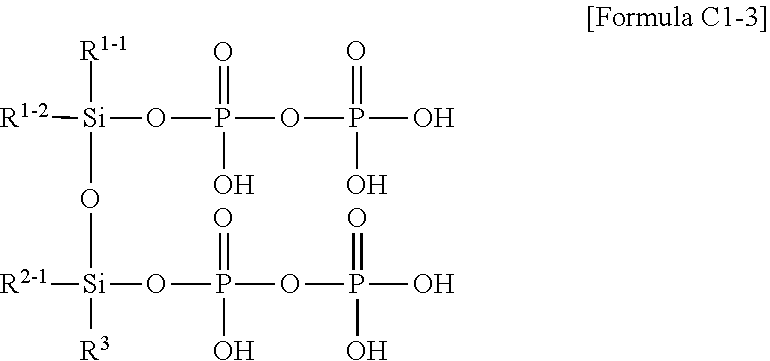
[Si]([R1-1])(O[Si]([R3])(OP(O)(=O)OP(O)(O)=O)[R2-1])([R1-2])OP(=O)(O)OP(O)(=O)O
